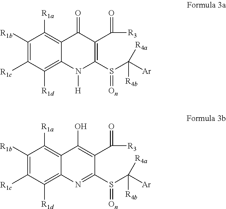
C1([R1b])=C([R1c])C([R1d])=C2C(=C1[R1a])C(=O)C(C([R3])=O)=C(S(C([Ar])([R4b])[R4a])=[On])N2[H].C1([R1b])=C([R1c])C([R1d])=C2C(=C1[R1a])C(O)=C(C([R3])=O)C(S(C([Ar])([R4b])[R4a])=[On])=N2
